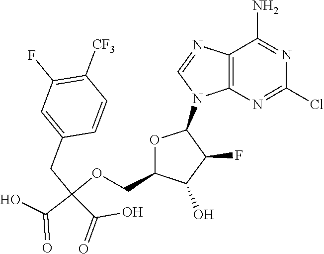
C12=C(N=C(Cl)N=C1N)N(C1OC(COC(C(O)=O)(CC3=CC(F)=C([CF3])C=C3)C(=O)O)C(O)C1F)C=N2
